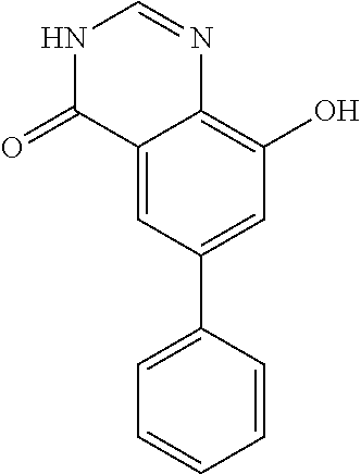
C12=CC(C3=CC=CC=C3)=CC(O)=C1N=CNC2=O
